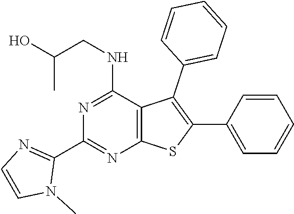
C12=C(C(NCC(O)C)=NC(C3=NC=CN3C)=N1)C(C1=CC=CC=C1)=C(C1=CC=CC=C1)S2
